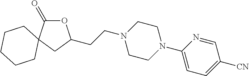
O1C(=O)C2(CC1CCN1CCN(C3=CC=C([CN])C=N3)CC1)CCCCC2
